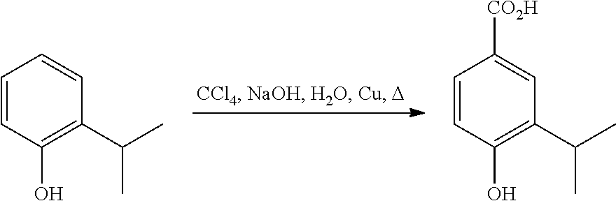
C1=CC(O)=C(C(C)C)C=C1.C1=CC(O)=C(C(C)C)C=C1[CO2H]
